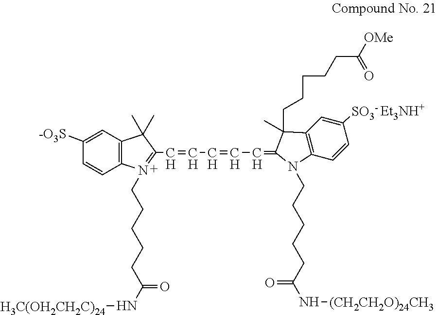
C1=CC2=C(C=C1[-O3S])C(C)(C)C(C=CC=CC=C1C(C)(CCCCCC(=O)[OMe])C3=C(C=CC([SO3-])=C3)N1CCCCCC(N[(CH2CH2O)24CH3])=O)=N2CCCCCC(N[H3C(OH2CH2C)24])=O.[Et3NH+]
